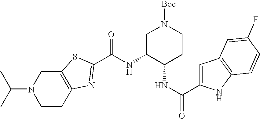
C(N1CCC2=C(C1)SC(C(NC1C(NC(=O)C3=CC4=C(N3)C=CC(F)=C4)CCN([Boc])C1)=O)=N2)(C)C
